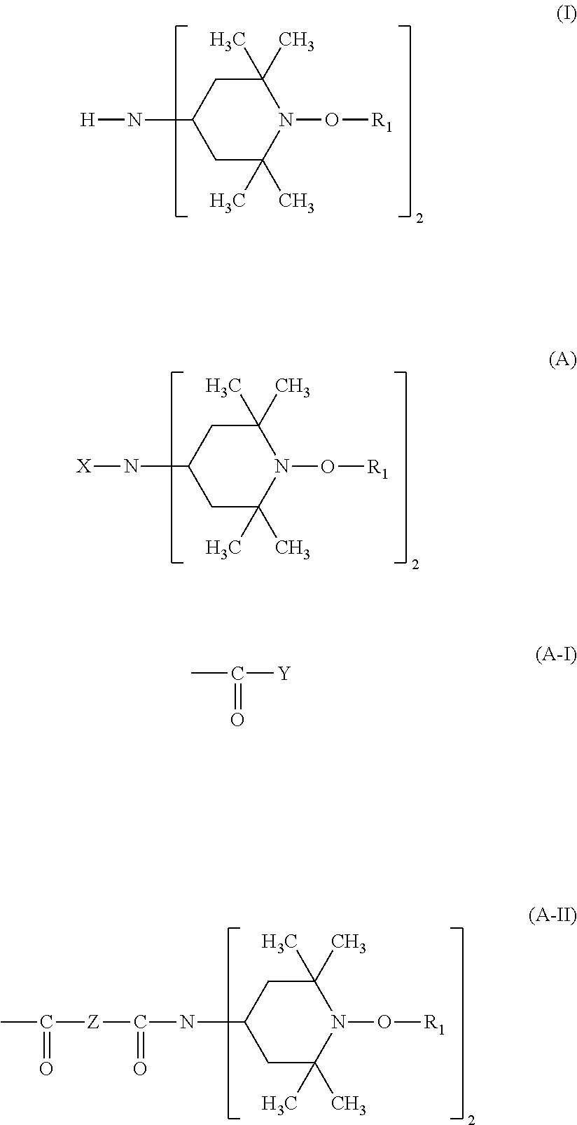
[H]NC1CC(C)(C)N(O[R1])C(C)(C)C1.[X]NC1CC(C)(C)N(O[R1])C(C)(C)C1.C(NC1CC(C)(C)N(O[R1])C(C)(C)C1)([Z]C(C)=O)=O.CC([Y])=O
